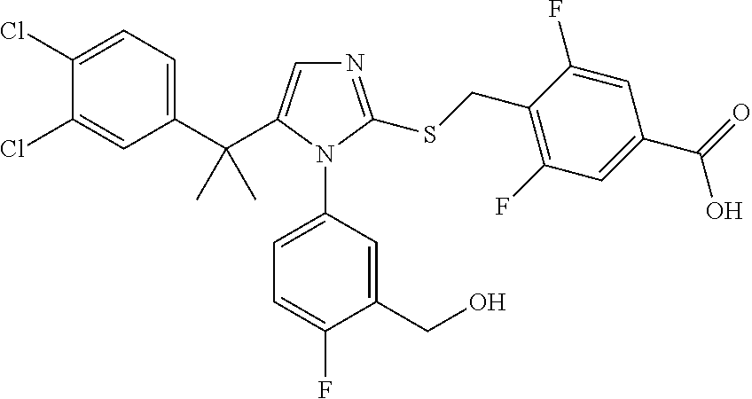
C1(C(C2=CN=C(SCC3=C(F)C=C(C(O)=O)C=C3F)N2C2=CC=C(F)C(CO)=C2)(C)C)=CC=C(Cl)C(Cl)=C1
